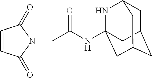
N(C(CN1C(=O)C=CC1=O)=O)C12NC3CC(CC(C1)C3)C2
